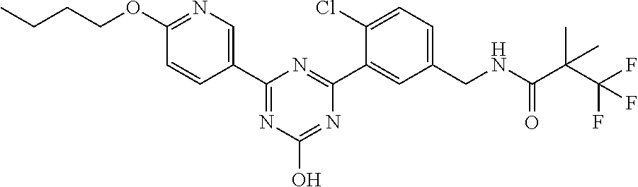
C1(OCCCC)=NC=C(C2=NC(O)=NC(C3=CC(CNC(C(C(F)(F)F)(C)C)=O)=CC=C3Cl)=N2)C=C1
